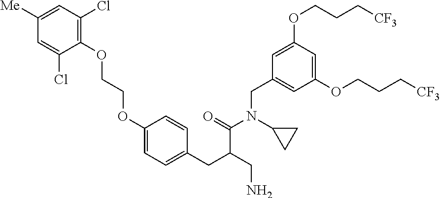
C1(OCCOC2=C(Cl)C=C([Me])C=C2Cl)=CC=C(CC(CN)C(=O)N(C2CC2)CC2=CC(OCCC[CF3])=CC(OCCC[CF3])=C2)C=C1
